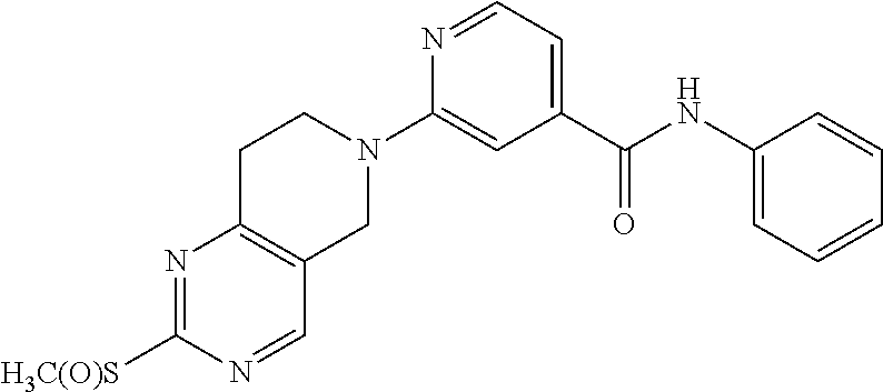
N1=C([H3C(O)S])N=CC2=C1CCN(C1=CC(C(NC3=CC=CC=C3)=O)=CC=N1)C2
